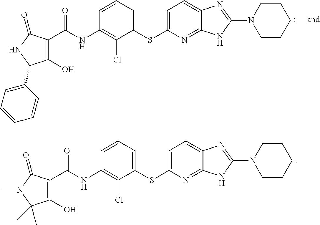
C1(C(NC2=C(Cl)C(SC3=CC=C4C(=N3)NC(N3CCCCC3)=N4)=CC=C2)=O)=C(O)C(C2=CC=CC=C2)NC1=O.C1(C(NC2=C(Cl)C(SC3=CC=C4C(=N3)NC(N3CCCCC3)=N4)=CC=C2)=O)=C(O)C(C)(C)N(C)C1=O
